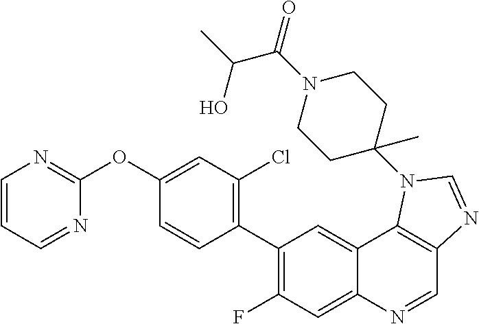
C1=CC=NC(OC2=CC(Cl)=C(C3=C(F)C=C4C(=C3)C3=C(C=N4)N=CN3C3(C)CCN(C(=O)C(C)O)CC3)C=C2)=N1
